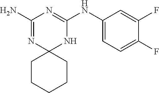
C1(N)=NC2(NC(NC3=CC=C(F)C(F)=C3)=N1)CCCCC2
